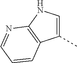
C1(C)=CNC2=C1C=CC=N2
